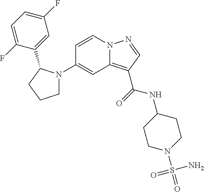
N12C(=C(C(=O)NC3CCN(S(=O)(N)=O)CC3)C=N1)C=C(N1CCCC1C1=CC(F)=CC=C1F)C=C2
